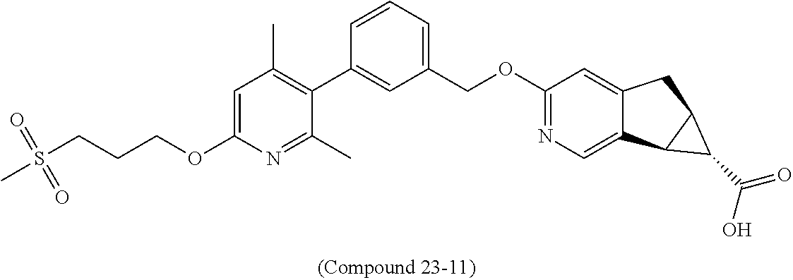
C1(C)=NC(OCCCS(C)(=O)=O)=CC(C)=C1C1=CC(COC2=NC=C3C(=C2)CC2C3C2C(O)=O)=CC=C1
